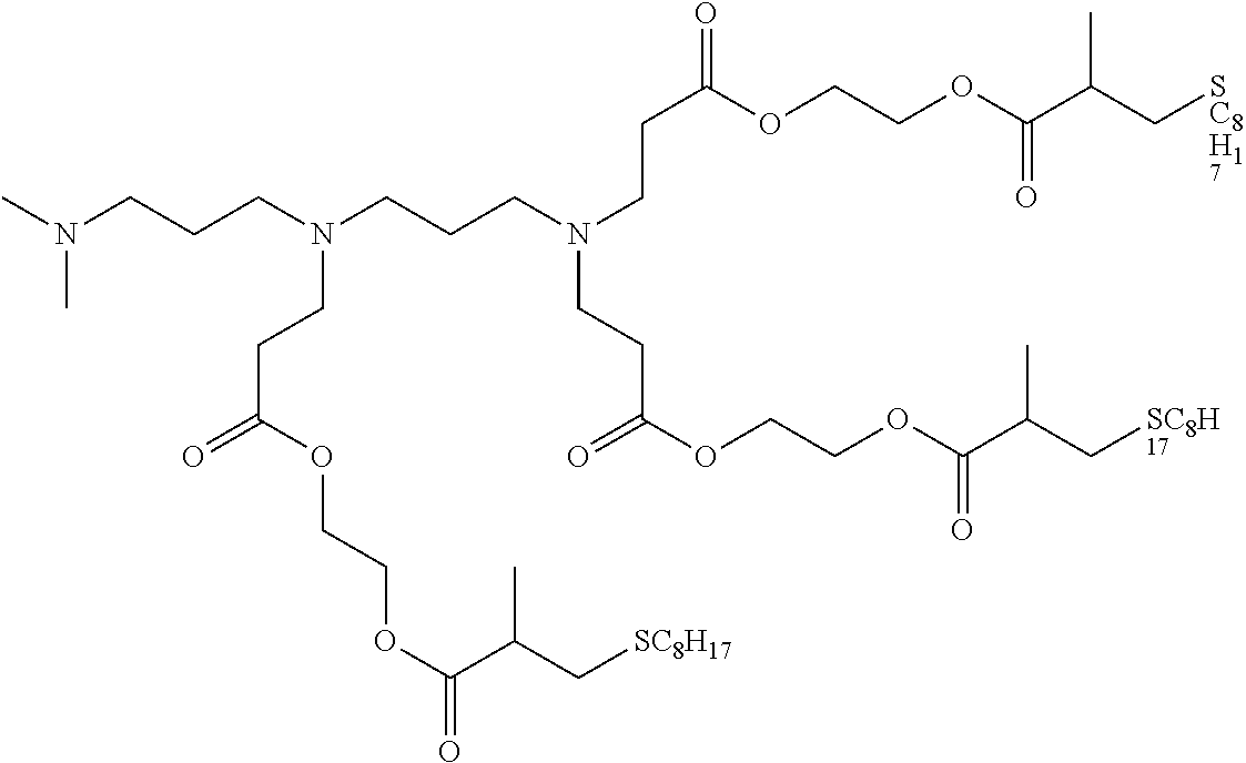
C(CN(CCCN(C)C)CCC(=O)OCCOC(=O)C(C[SC8H17])C)CN(CCC(=O)OCCOC(C(C[SC8H17])C)=O)CCC(OCCOC(C(C[SC8H17])C)=O)=O
